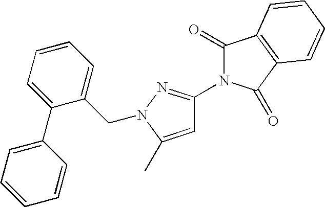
C1(=O)N(C2=NN(CC3=CC=CC=C3C3=CC=CC=C3)C(C)=C2)C(=O)C2=C1C=CC=C2
